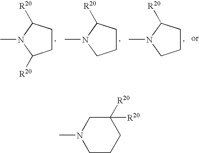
C1CC([R20])N(C)C1[R20].C1CC([R20])N(C)C1.C1CC([R20])N(C)C1.CN1CCCC([R20])([R20])C1
